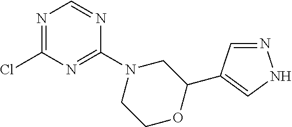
N1=C(Cl)N=C(N2CCOC(C3=CNN=C3)C2)N=C1
